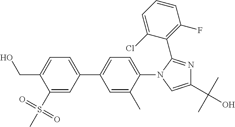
C1(S(=O)(=O)C)=CC(C2=CC=C(N3C=C(C(C)(C)O)N=C3C3=C(F)C=CC=C3Cl)C(C)=C2)=CC=C1CO
